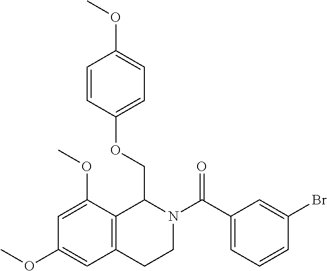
C1(C(N2CCC3=C(C2COC2=CC=C(OC)C=C2)C(OC)=CC(OC)=C3)=O)=CC=CC(Br)=C1
